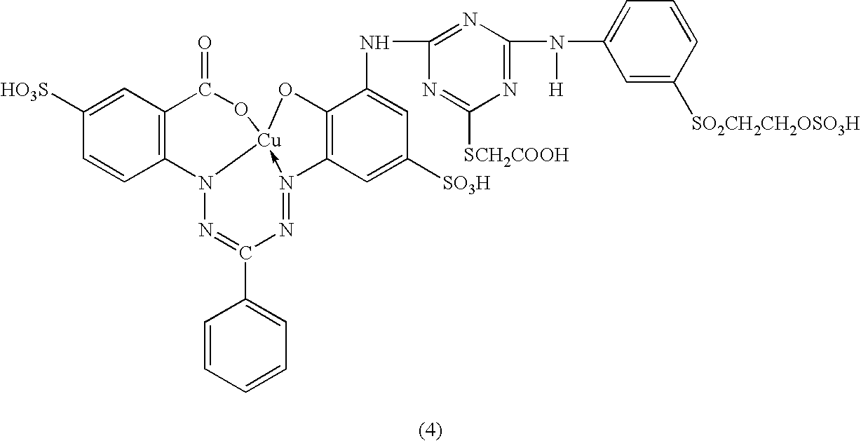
C1([HO3S])=CC2=C(C=C1)N1N=C(C3=CC=CC=C3)N=N3->[Cu]1(OC2=O)OC1=C3C=C([SO3H])C=C1NC1=NC(N(C2=CC=CC([SO2CH2CH2OSO3H])=C2)[H])=NC([SCH2COOH])=N1
